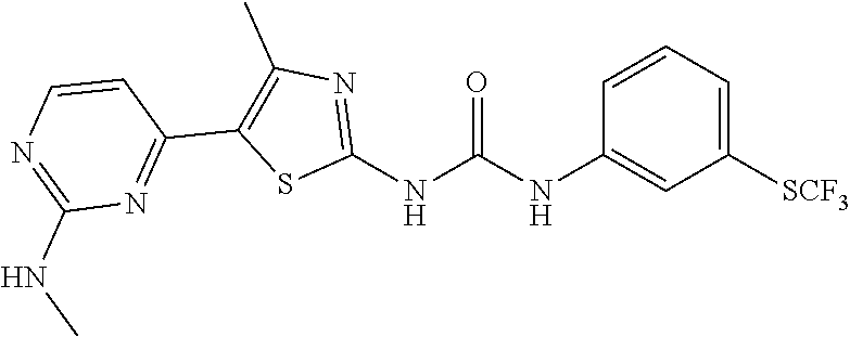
C1([SCF3])=CC=CC(NC(NC2=NC(C)=C(C3=NC(NC)=NC=C3)S2)=O)=C1
